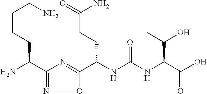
C(NC(NC(C(O)=O)C(O)C)=O)(C1=NC(C(N)CCCCN)=NO1)CCC(N)=O
